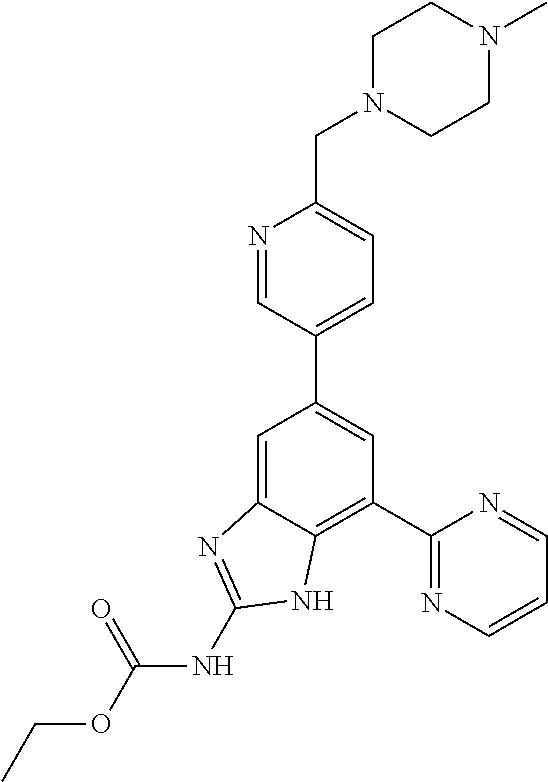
C1(C2=NC=CC=N2)=C2C(=CC(C3=CC=C(CN4CCN(C)CC4)N=C3)=C1)N=C(NC(OCC)=O)N2
